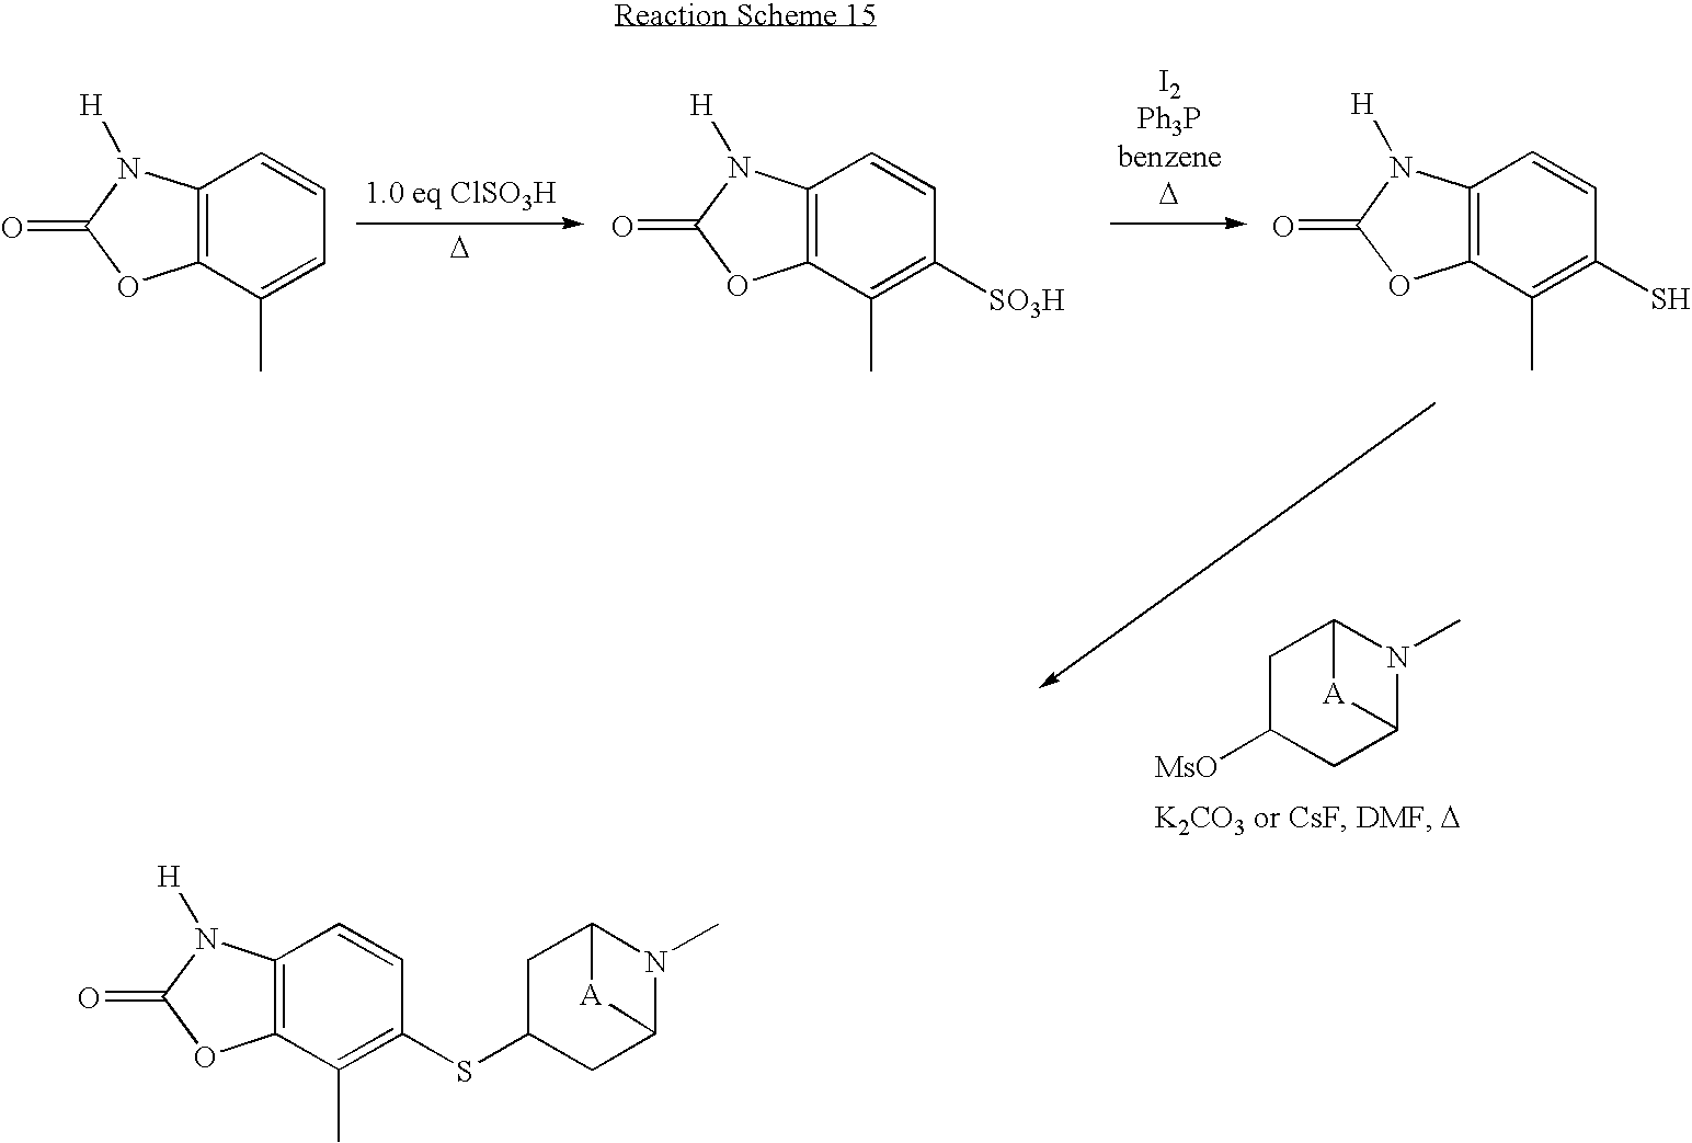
[D].C12=C(C(C)=CC=C1)OC(=O)N2[H].C12=C(C(C)=C([SO3H])C=C1)OC(=O)N2[H].C12=C(C(C)=C(S)C=C1)OC(=O)N2[H].C1C([MsO])CC2N(C)C1[A]2.C12=C(C(C)=C(SC3CC4N(C)C(C3)[A]4)C=C1)OC(=O)N2[H]
